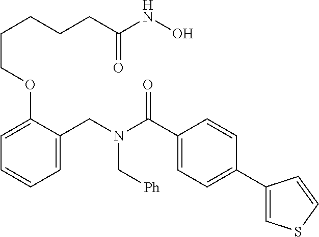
C1=C(CN(C(C2=CC=C(C3=CSC=C3)C=C2)=O)C[Ph])C(OCCCCCC(NO)=O)=CC=C1
